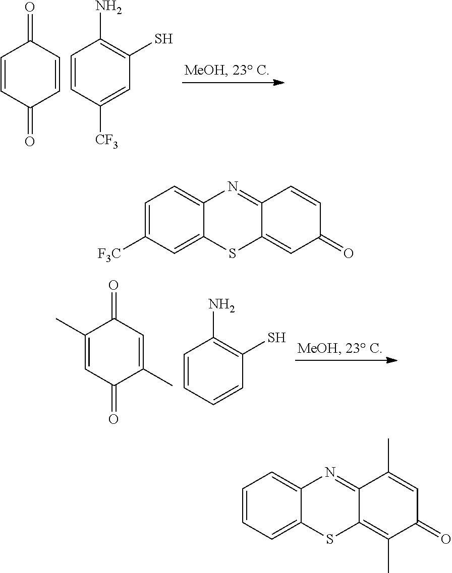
C1=CC(=O)C=CC1=O.C1=CC([CF3])=CC(S)=C1N.C1(C)=CC(=O)C(C)=CC1=O.C1=CC=CC(S)=C1N.C1=C([F3C])C=C2C(=C1)N=C1C(=CC(=O)C=C1)S2.C1=CC=C2C(=C1)N=C1C(=C(C)C(=O)C=C1C)S2
